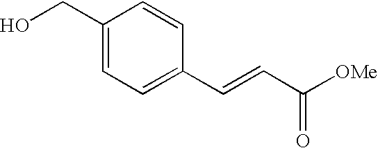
C1(CO)=CC=C(C=CC([OMe])=O)C=C1
